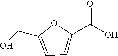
OCC1=CC=C(C(=O)O)O1
